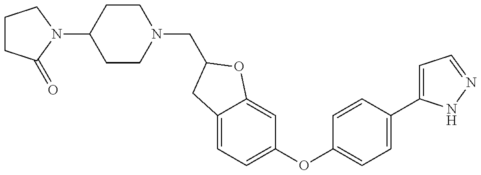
N1(CC2OC3=CC(OC4=CC=C(C5=CC=NN5)C=C4)=CC=C3C2)CCC(N2C(=O)CCC2)CC1
